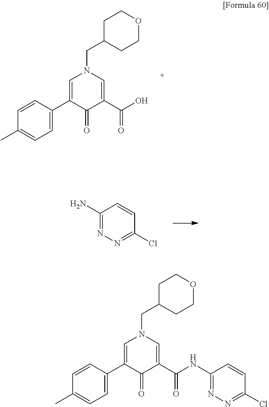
NC1=NN=C(Cl)C=C1.C1(C)=CC=C(C2=CN(CC3CCOCC3)C=C(C(O)=O)C2=O)C=C1.C1(C)=CC=C(C2=CN(CC3CCOCC3)C=C(C(NC3=NN=C(Cl)C=C3)=O)C2=O)C=C1
